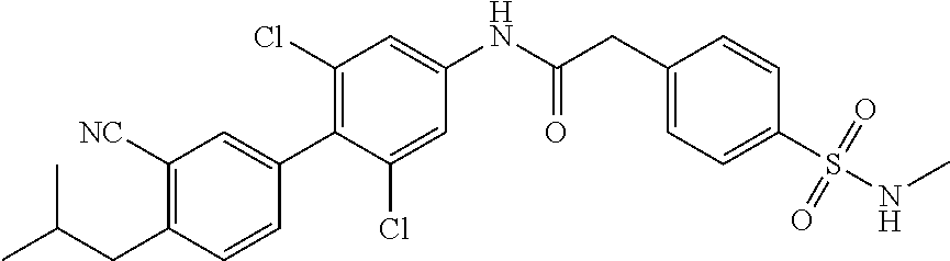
C1([NC])=C(CC(C)C)C=CC(C2=C(Cl)C=C(NC(CC3=CC=C(S(NC)(=O)=O)C=C3)=O)C=C2Cl)=C1
